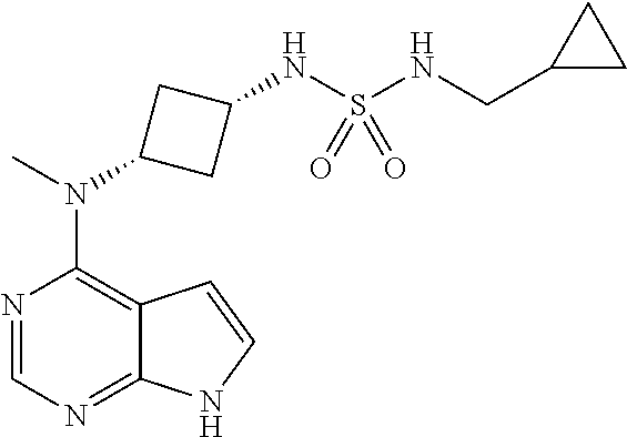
N1=CN=C2C(=C1N(C)C1CC(NS(NCC3CC3)(=O)=O)C1)C=CN2
